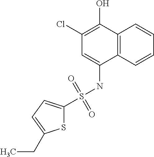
S1C(S(NC2=CC(Cl)=C(O)C3=C2C=CC=C3)(=O)=O)=CC=C1CC
